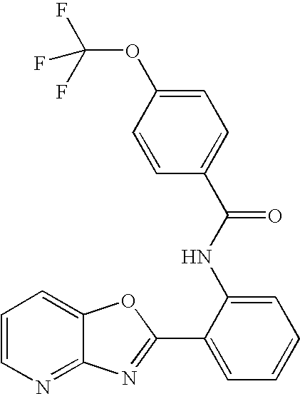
C12=NC=CC=C1OC(C1=CC=CC=C1NC(C1=CC=C(OC(F)(F)F)C=C1)=O)=N2
